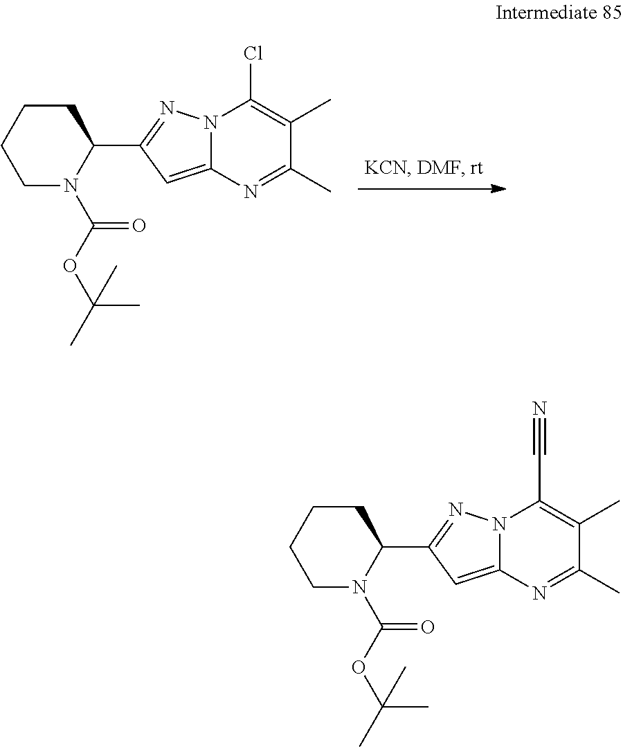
O(C(N1C(C2=NN3C(=C2)N=C(C)C(C)=C3Cl)CCCC1)=O)C(C)(C)C.O(C(N1C(C2=NN3C(=C2)N=C(C)C(C)=C3C#N)CCCC1)=O)C(C)(C)C
